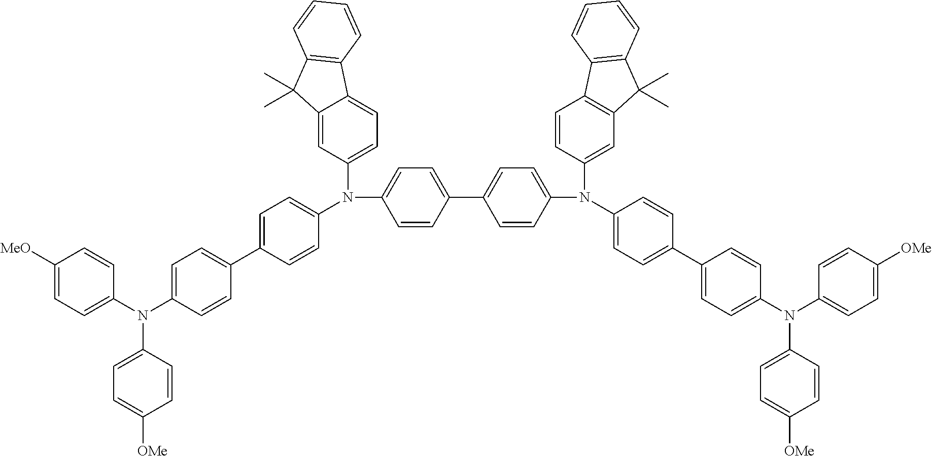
N(C1=CC=C(C2=CC=C(N(C3=CC=C(C4=CC=C(N(C5=CC=C([OMe])C=C5)C5=CC=C([OMe])C=C5)C=C4)C=C3)C3=CC4=C(C=C3)C3=C(C4(C)C)C=CC=C3)C=C2)C=C1)(C1=CC=C(C2=CC=C(N(C3=CC=C([MeO])C=C3)C3=CC=C([OMe])C=C3)C=C2)C=C1)C1=CC=C2C(=C1)C(C)(C)C1=C2C=CC=C1
